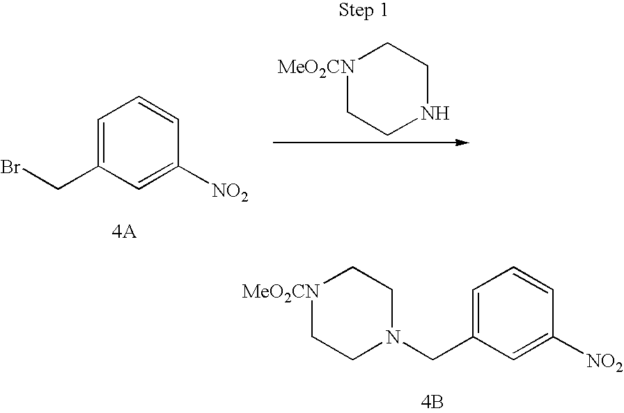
C1=C(CBr)C=C([NO2])C=C1.[MeO2CN]1CCNCC1.[MeO2CN]1CCN(CC2=CC=CC([NO2])=C2)CC1.[4B]
